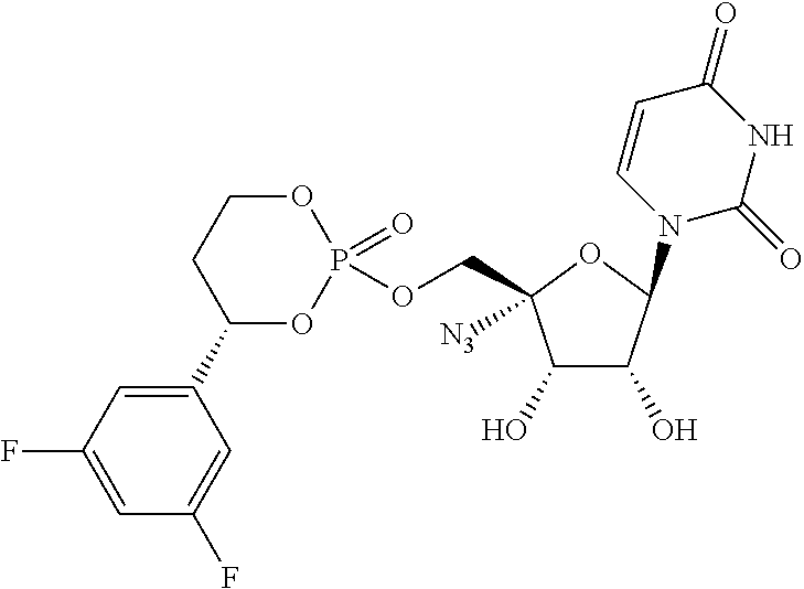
C1(O)C(O)C(N2C=CC(=O)NC2=O)OC1(COP1(=O)OCCC(C2=CC(F)=CC(F)=C2)O1)[N3]
